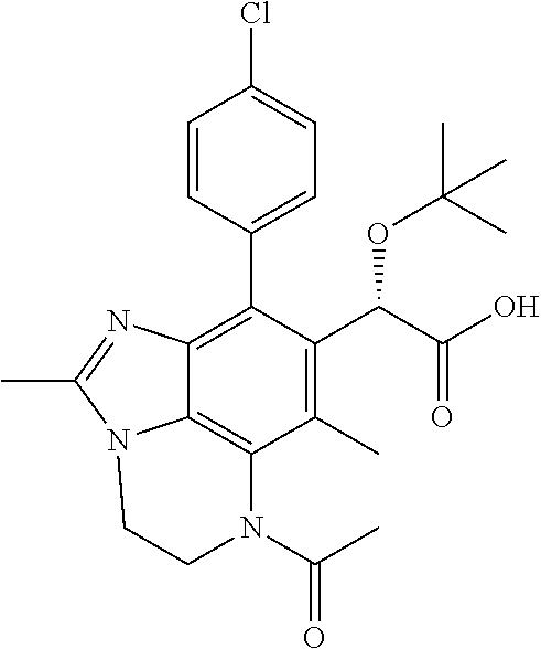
C1=CC(C2=C3C4=C(C(C)=C2C(C(=O)O)OC(C)(C)C)N(C(=O)C)CCN4C(C)=N3)=CC=C1Cl
